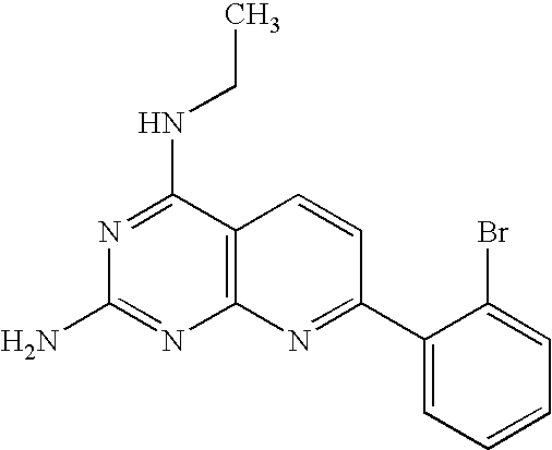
C12=C(C(NCC)=NC(N)=N1)C=CC(C1=CC=CC=C1Br)=N2
